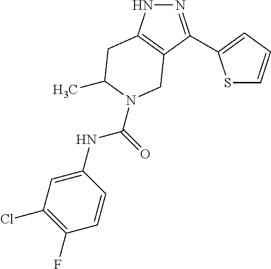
N1N=C(C2=CC=CS2)C2=C1CC(C)N(C(=O)NC1=CC(Cl)=C(F)C=C1)C2
